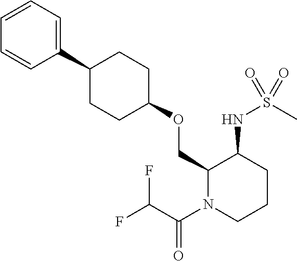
C1(OCC2C(NS(C)(=O)=O)CCCN2C(C(F)F)=O)CCC(C2=CC=CC=C2)CC1
